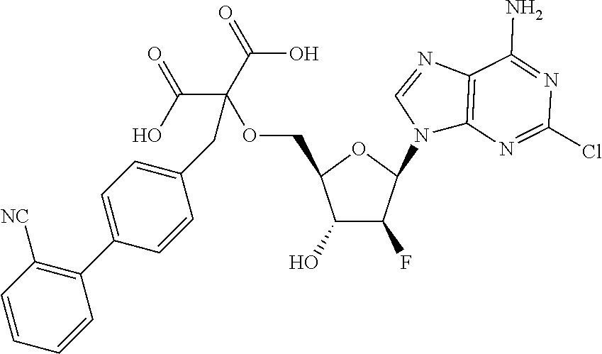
C1(O)C(F)C(N2C3=C(N=C2)C(N)=NC(Cl)=N3)OC1COC(C(O)=O)(C(O)=O)CC1=CC=C(C2=C([NC])C=CC=C2)C=C1
